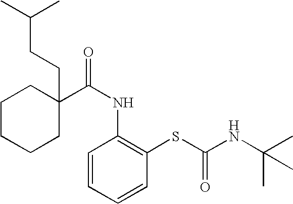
C1CCCC(CCC(C)C)(C(NC2=C(SC(=O)NC(C)(C)C)C=CC=C2)=O)C1
